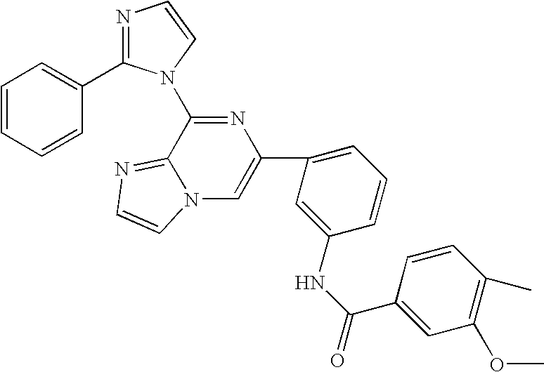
C1(C2=CN3C(=NC=C3)C(N3C(C4=CC=CC=C4)=NC=C3)=N2)=CC=CC(NC(=O)C2=CC(OC)=C(C)C=C2)=C1
